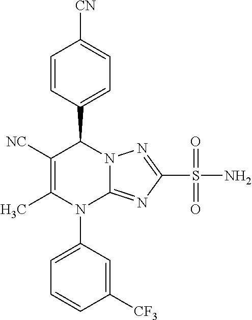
C1=CC(C2C([NC])=C(C)N(C3=CC=CC([CF3])=C3)C3=NC(S(N)(=O)=O)=NN23)=CC=C1[CN]
